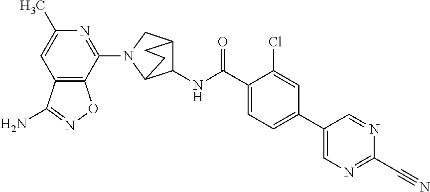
N1=C(N2C3C(NC(C4=CC=C(C5=CN=C(C#N)N=C5)C=C4Cl)=O)C(C2)CC3)C2=C(C=C1C)C(N)=NO2
